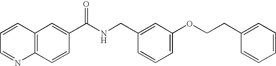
C1=CC=NC2=C1C=C(C(NCC1=CC(OCCC3=CC=CC=C3)=CC=C1)=O)C=C2
